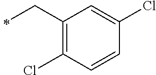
C1(CC)=C(Cl)C=CC(Cl)=C1
